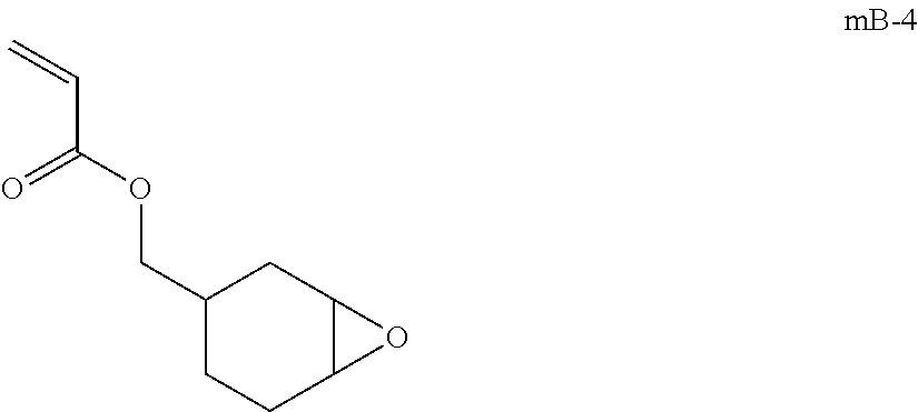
C(C(OCC1CCC2C(C1)O2)=O)=C
